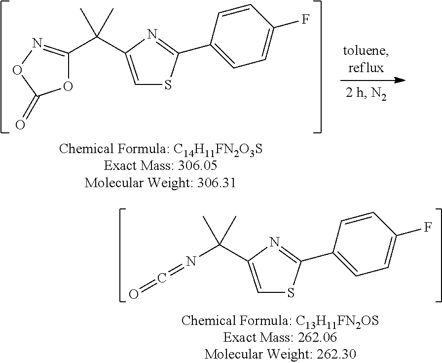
N(C(C1=CSC(C2=CC=C(F)C=C2)=N1)(C)C)=C=O.C1(C(C2=CSC(C3=CC=C(F)C=C3)=N2)(C)C)=NOC(=O)O1
